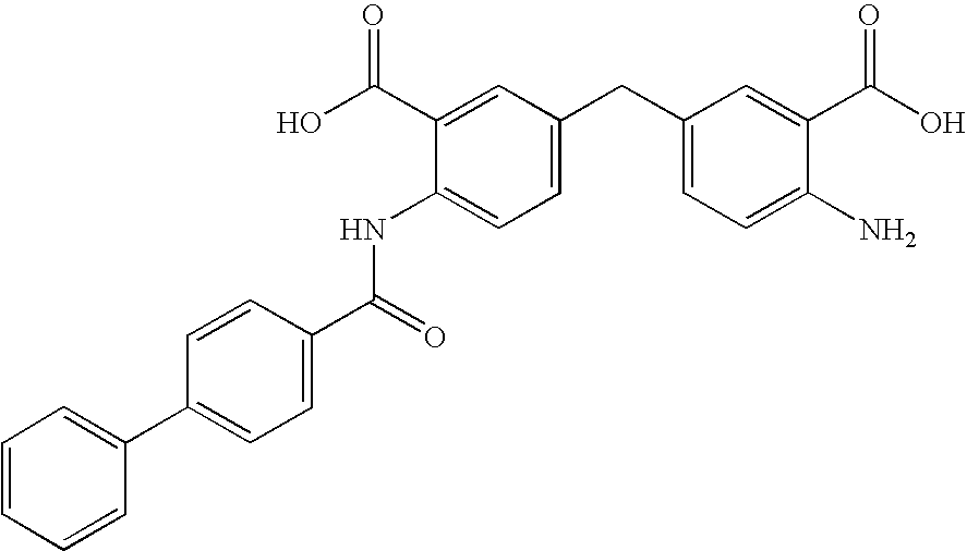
C1=C(C2=CC=CC=C2)C=CC(C(NC2=CC=C(CC3=CC=C(N)C(C(O)=O)=C3)C=C2C(O)=O)=O)=C1
